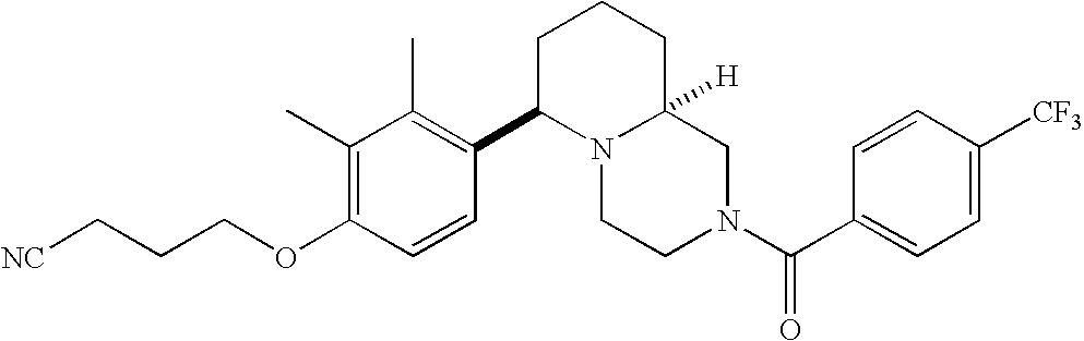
C(COC1=C(C)C(C)=C(C2N3C([H])(CCC2)CN(C(C2=CC=C([CF3])C=C2)=O)CC3)C=C1)C[NC]
